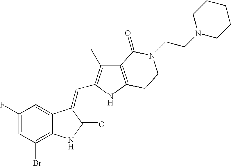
C1=C(F)C=C2C(=C1Br)NC(=O)C2=CC1=C(C)C2=C(N1)CCN(CCN1CCCCC1)C2=O
